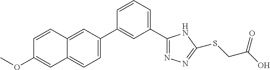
C1(C2=NN=C(SCC(O)=O)N2)=CC=CC(C2=CC=C3C(=C2)C=CC(OC)=C3)=C1
